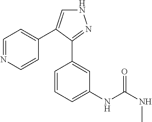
N1C=C(C2=CC=NC=C2)C(C2=CC(NC(NC)=O)=CC=C2)=N1
